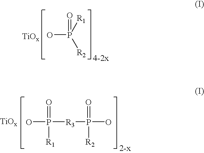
OP([R1])([R2])=O.OP([R3]P(O)(=O)[R2])(=O)[R1]
